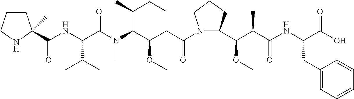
C(NC(C(N(C(C(CC(N1C(C(C(C(NC(C(O)=O)CC2=CC=CC=C2)=O)C)OC)CCC1)=O)OC)C(C)CC)C)=O)C(C)C)(=O)C1(C)CCCN1
